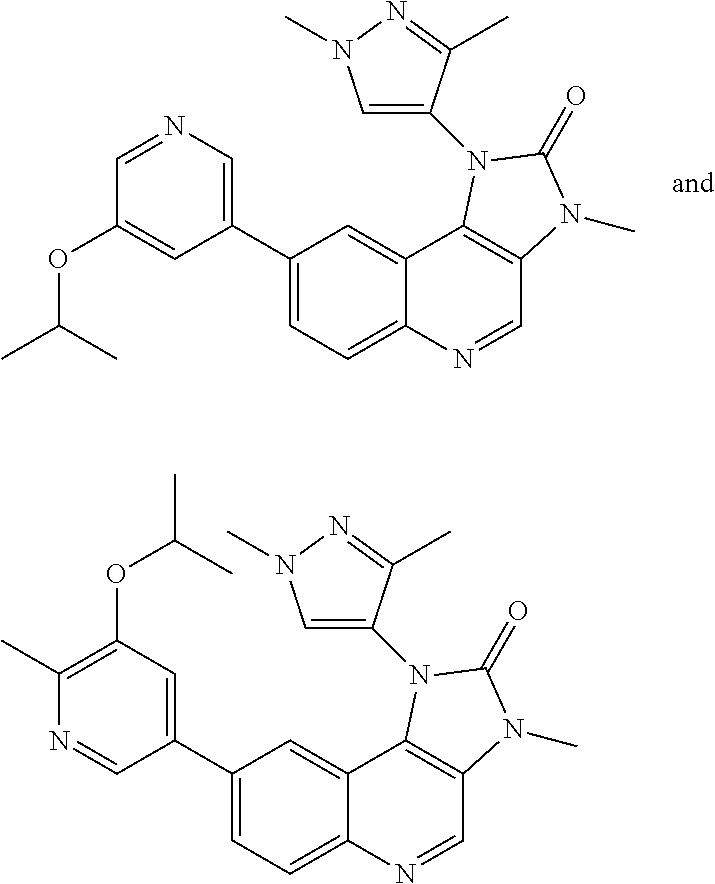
C1(C2=CN=CC(OC(C)C)=C2)=CC=C2C(=C1)C1=C(C=N2)N(C)C(=O)N1C1=CN(C)N=C1C.C1(C2=CC(OC(C)C)=C(C)N=C2)=CC=C2C(=C1)C1=C(C=N2)N(C)C(=O)N1C1=CN(C)N=C1C
